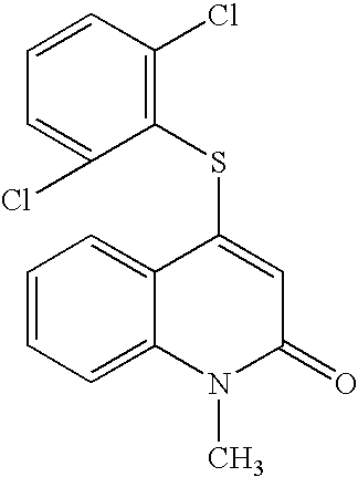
C1=CC(Cl)=C(SC2=CC(=O)N(C)C3=CC=CC=C23)C(Cl)=C1
